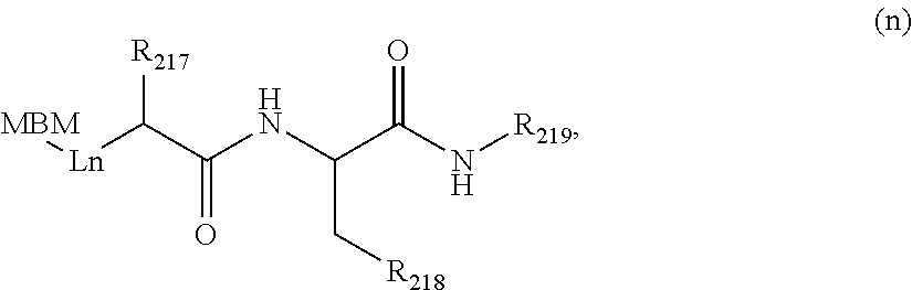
[Ln](C(C(NC(C[R218])C(N[R219])=O)=O)[R217])[MBM]
